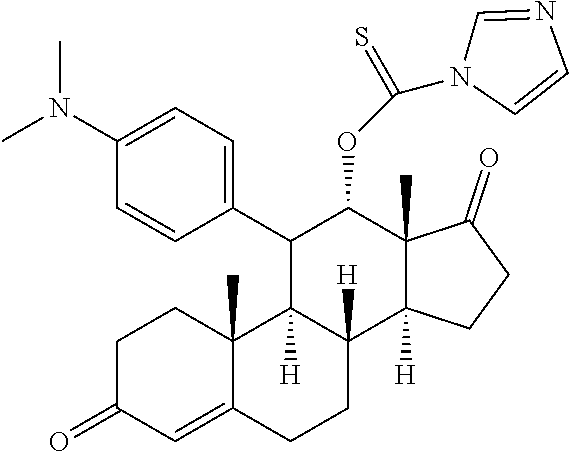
C1C(=O)C=C2C(C)(C1)C1([H])C([H])(CC2)C2([H])C(C)(C(OC(N3C=CN=C3)=S)C1C1=CC=C(N(C)C)C=C1)C(=O)CC2
